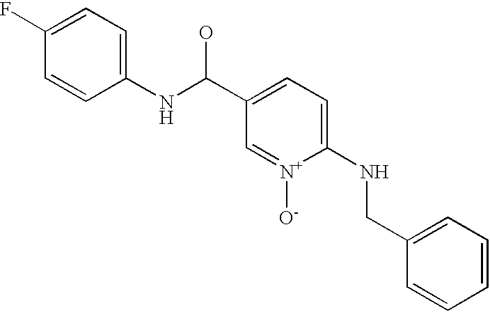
C1=CC(NC(C2=CC=C(NCC3=CC=CC=C3)[N+]([O-])=C2)O)=CC=C1F
